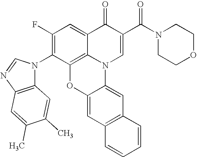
C1(F)=C(N2C3=C(N=C2)C=C(C)C(C)=C3)C2=C3C(=C1)C(=O)C(C(N1CCOCC1)=O)=CN3C1=CC3=C(C=C1O2)C=CC=C3
